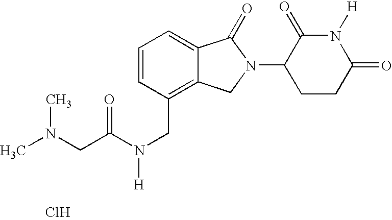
C1=CC(CN(C(=O)CN(C)C)[H])=C2C(=C1)C(=O)N(C1CCC(=O)N([H])C1=O)C2.Cl
